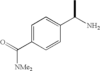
C1=C(C(=O)[NMe2])C=CC(C(C)N)=C1
